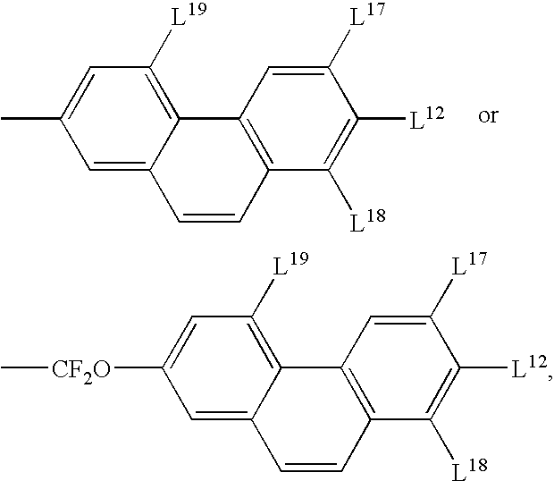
C1=CC2=C(C3=C([L19])C=C(C)C=C13)C=C([L17])C([L12])=C2[L18].C1=CC2=C(C3=C([L19])C=C([CF2O]C)C=C13)C=C([L17])C([L12])=C2[L18]
